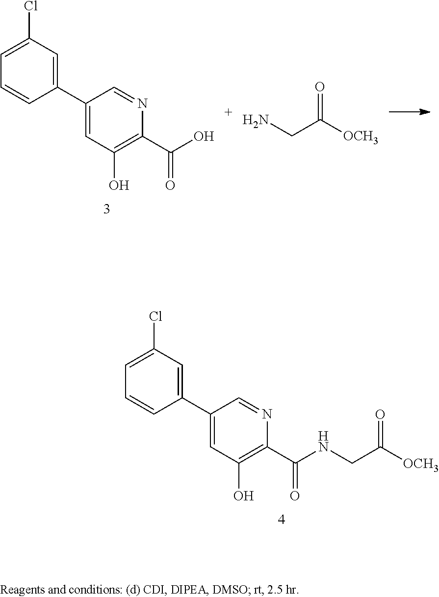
C1(Cl)=CC=CC(C2=CC(O)=C(C(O)=O)N=C2)=C1.NCC([OCH3])=O.C1(Cl)=CC=CC(C2=CC(O)=C(C(NCC([OCH3])=O)=O)N=C2)=C1
